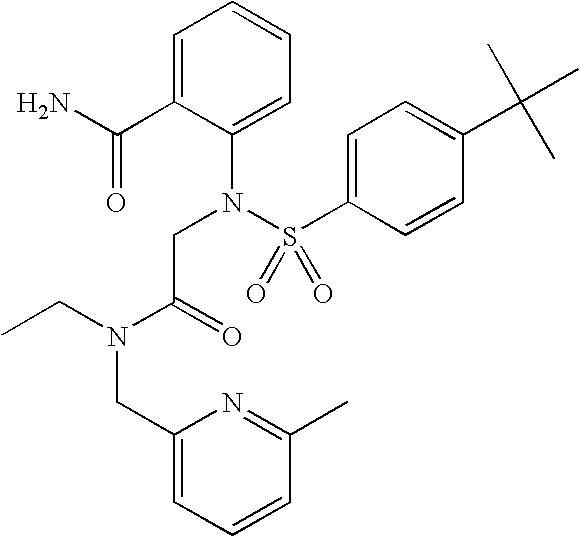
C1=C(C(N)=O)C(N(S(C2=CC=C(C(C)(C)C)C=C2)(=O)=O)CC(N(CC)CC2=CC=CC(C)=N2)=O)=CC=C1
